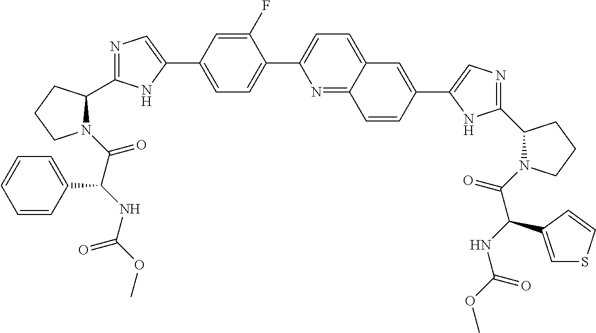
C1=C(C2=CN=C(C3N(C(C(NC(OC)=O)C4=CC=CC=C4)=O)CCC3)N2)C=C(F)C(C2=CC=C3C(=N2)C=CC(C2=CN=C(C4N(C(C(NC(OC)=O)C5=CSC=C5)=O)CCC4)N2)=C3)=C1
